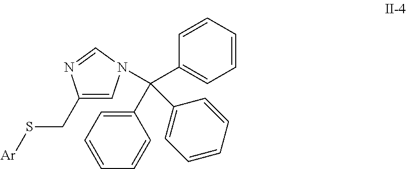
C1(C(C2=CC=CC=C2)(C2=CC=CC=C2)N2C=C(CS[Ar])N=C2)=CC=CC=C1
